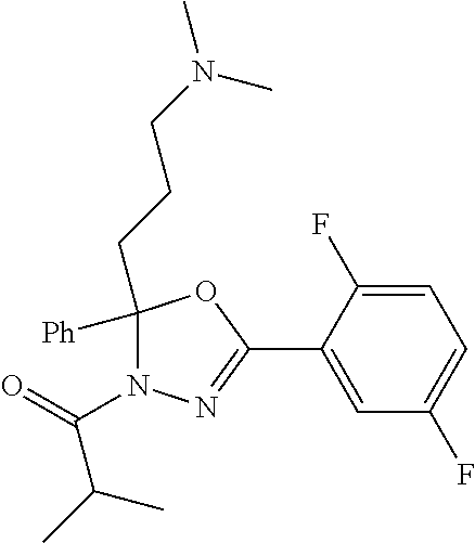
C1([Ph])(CCCN(C)C)N(C(=O)C(C)C)N=C(C2=CC(F)=CC=C2F)O1
